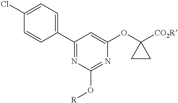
C1(Cl)=CC=C(C2=NC(O[R])=NC(OC3([CO2R])CC3)=C2)C=C1
